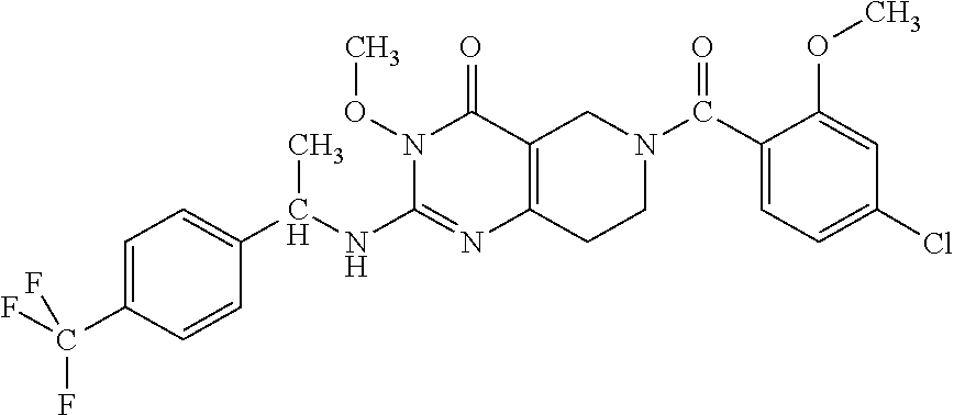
N1(OC)C(NC(C2=CC=C(C(F)(F)F)C=C2)C)=NC2=C(C1=O)CN(C(C1=CC=C(Cl)C=C1OC)=O)CC2
